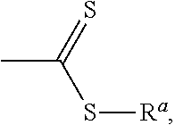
CC(=S)S[Ra]
